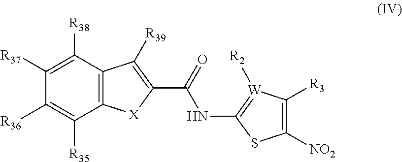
C12=C(C([R38])=C([R37])C([R36])=C1[R35])C([R39])=C(C(=O)NC1=[W]([R2])C([R3])=C([NO2])S1)[X]2
